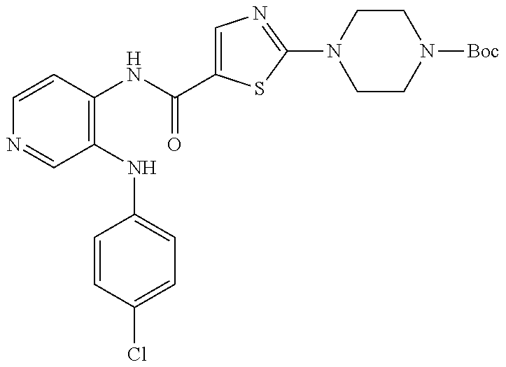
C1=CC(NC(=O)C2=CN=C(N3CCN([Boc])CC3)S2)=C(NC2=CC=C(Cl)C=C2)C=N1
